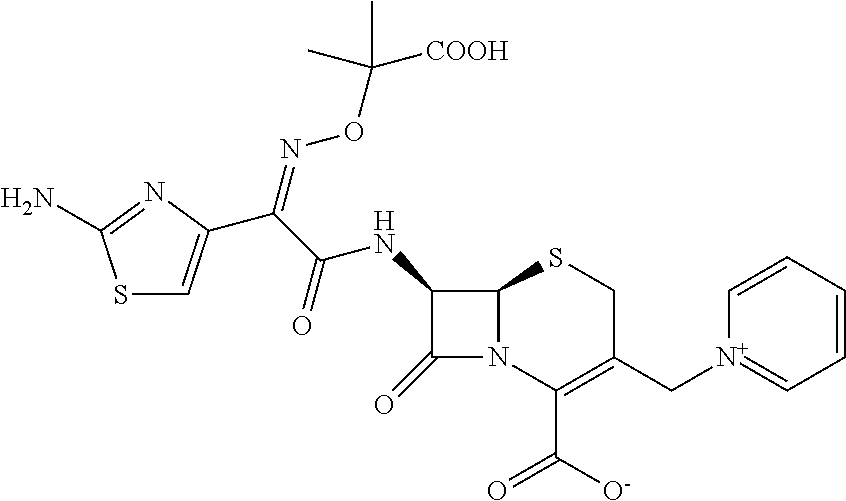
S1C=C(C(C(=O)NC2C(=O)N3C2SCC(C[N+]2=CC=CC=C2)=C3C([O-])=O)=NOC(C)([COOH])C)N=C1N
